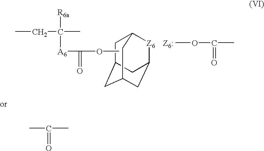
CCC([R6a])(C)[A6]C(=O)OC.C1C2CC3CC([Z6]C1C3)C2.[Z6:].O(C)C(=O)C.CC(=O)C
